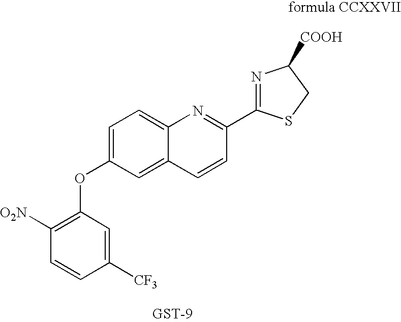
C1=C(OC2=C([O2N])C=CC([CF3])=C2)C=C2C(=C1)N=C(C1=NC([COOH])CS1)C=C2
